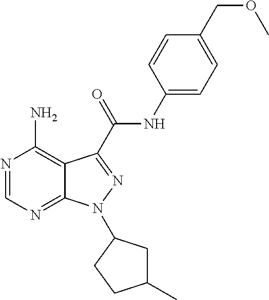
N1=CN=C2C(=C1N)C(C(NC1=CC=C(COC)C=C1)=O)=NN2C1CC(C)CC1
